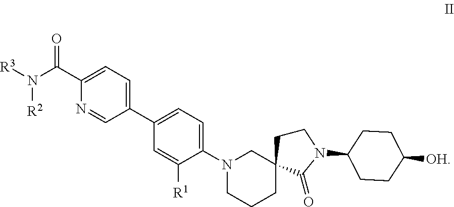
C1CCC2(CN1C1=CC=C(C3=CC=C(C(N([R3])[R2])=O)N=C3)C=C1[R1])CCN(C1CCC([OH])CC1)C2=O
